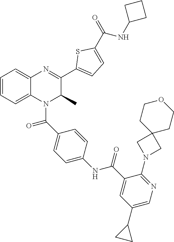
C1=CC=C2C(=C1)N=C(C1=CC=C(C(=O)NC3CCC3)S1)C(C)N2C(C1=CC=C(NC(C2=CC(C3CC3)=CN=C2N2CC3(C2)CCOCC3)=O)C=C1)=O
